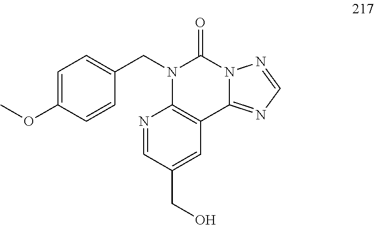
C1=CC(OC)=CC=C1CN1C2=C(C3=NC=NN3C1=O)C=C(CO)C=N2
